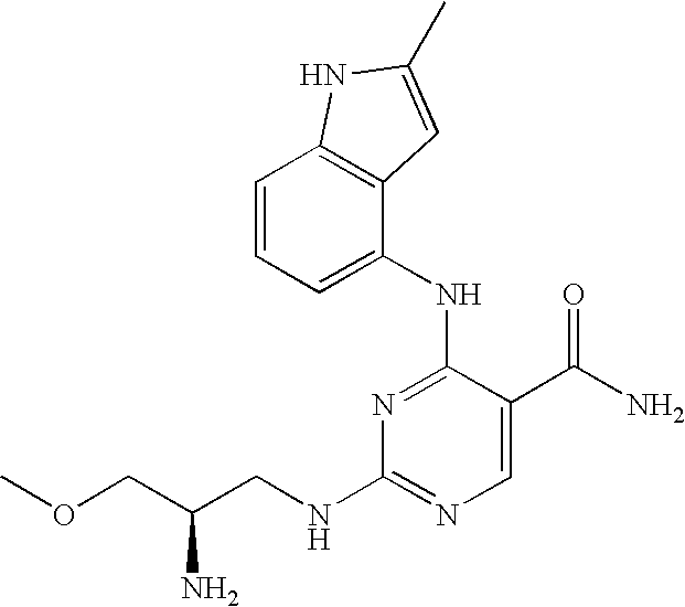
N1=C(NC2=CC=CC3=C2C=C(C)N3)C(C(N)=O)=CN=C1NCC(COC)N
